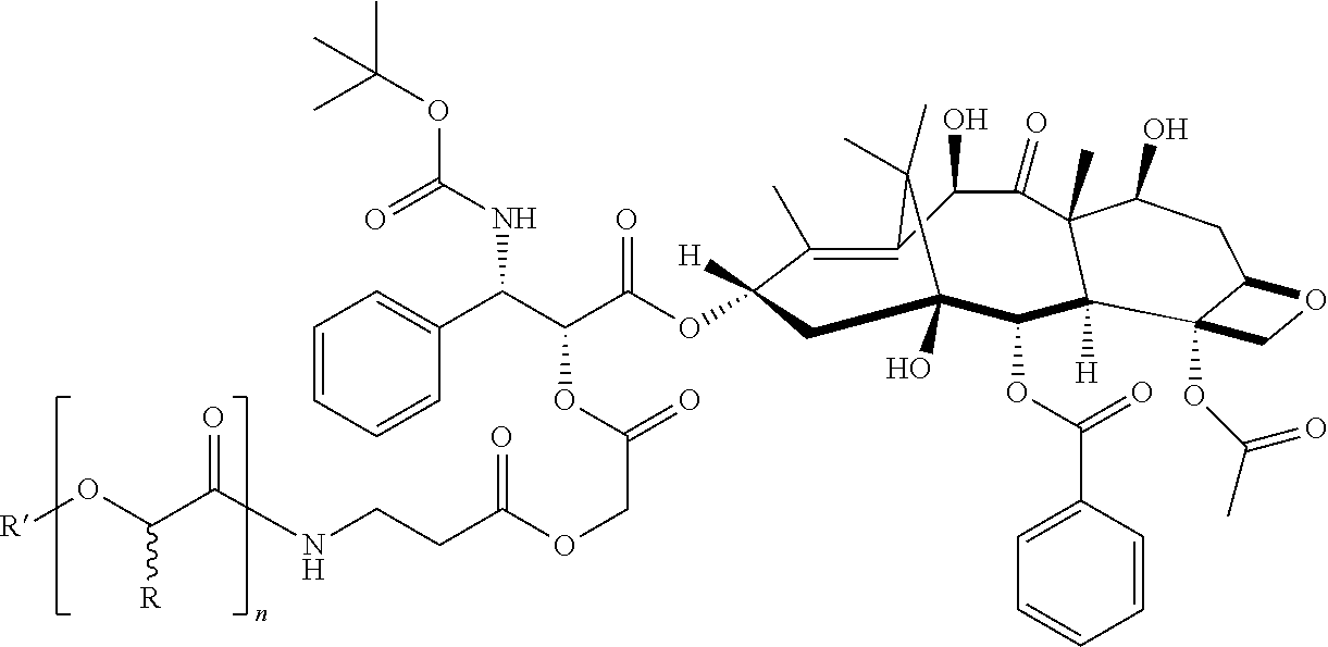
C1(C)=C2C(O)C(=O)C3(C)C([H])(C(OC(C4=CC=CC=C4)=O)C(O)(CC1([H])OC(C(C(C1=CC=CC=C1)NC(OC(C)(C)C)=O)OC(COC(CCNC(C(O[R])[R])=O)=O)=O)=O)C2(C)C)C1(OC(C)=O)C(CC3O)OC1
